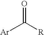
O=C([R])[Ar]
